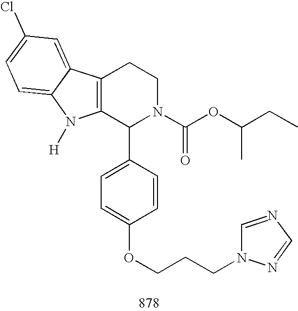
C12=C(C(C3=CC=C(OCCCN4C=NC=N4)C=C3)N(C(OC(CC)C)=O)CC1)N([H])C1=CC=C(Cl)C=C21
